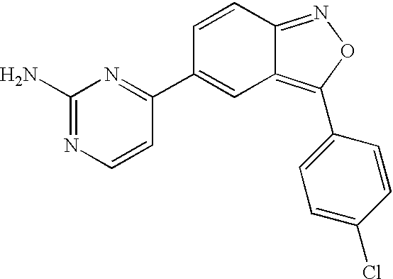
NC1=NC=CC(C2=CC3=C(C4=CC=C(Cl)C=C4)ON=C3C=C2)=N1
